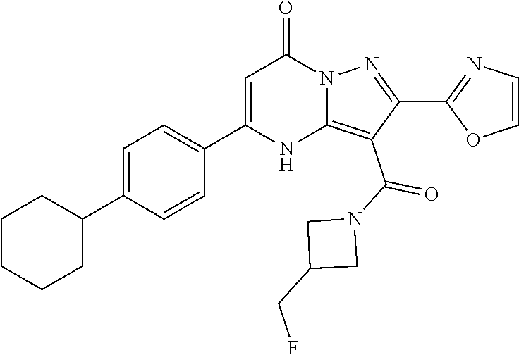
C1CCCC(C2=CC=C(C3=CC(=O)N4C(=C(C(N5CC(CF)C5)=O)C(C5=NC=CO5)=N4)N3)C=C2)C1
